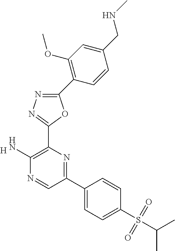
[H].C1(N)=C(C2=NN=C(C3=C(OC)C=C(CNC)C=C3)O2)N=C(C2=CC=C(S(C(C)C)(=O)=O)C=C2)C=N1
